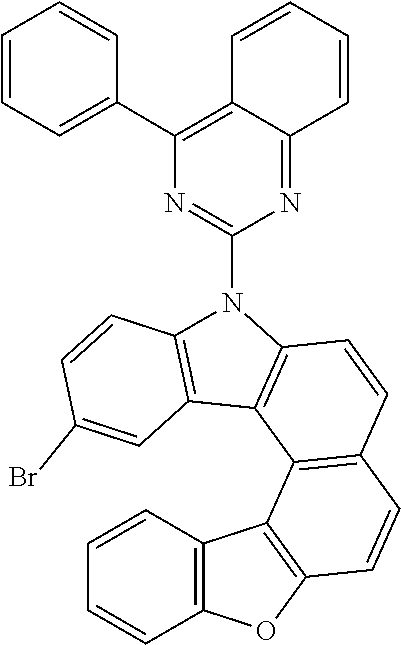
C12=C(OC3=C1C1=C(C=CC4=C1C1=C(C=CC(Br)=C1)N4C1=NC(C4=CC=CC=C4)=C4C(=N1)C=CC=C4)C=C3)C=CC=C2
